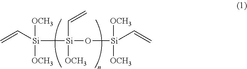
C(=C)[Si]([Si](C=C)([OCH3])O[Si]([OCH3])([OCH3])C=C)([OCH3])[OCH3]
